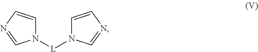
N1([L]N2C=CN=C2)C=CN=C1
